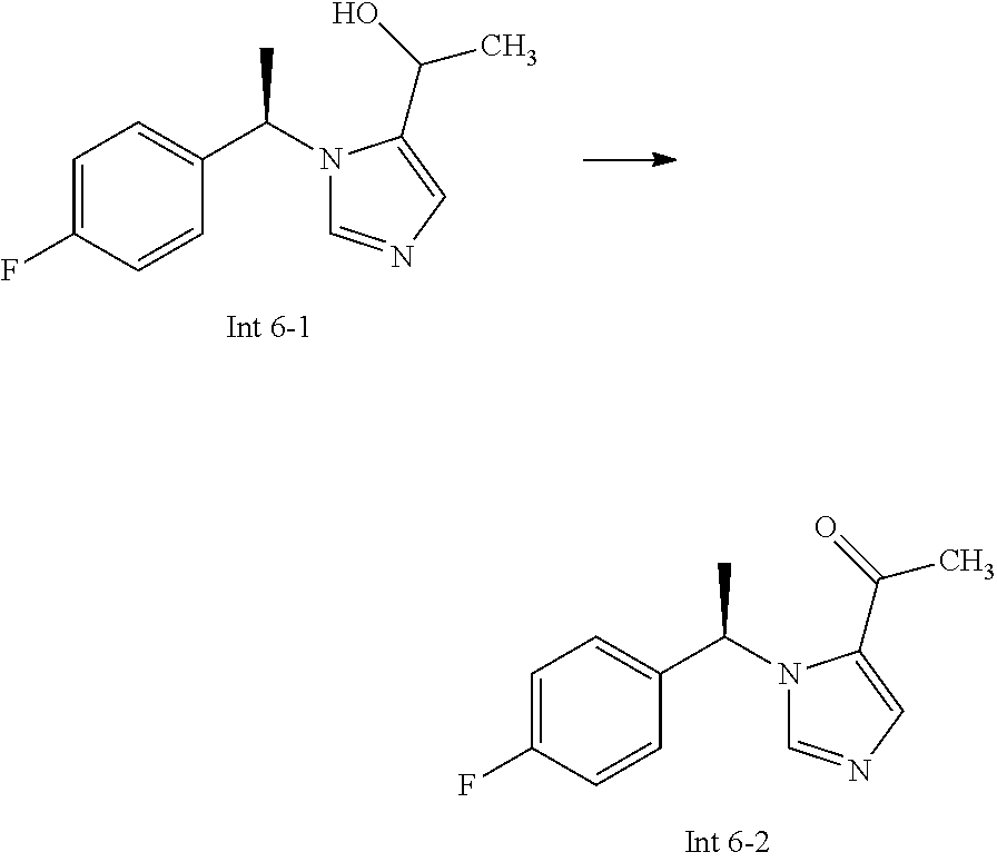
C1=C(F)C=CC(C(N2C=NC=C2C(C)=O)C)=C1.C1=C(F)C=CC(C(N2C=NC=C2C(C)O)C)=C1
